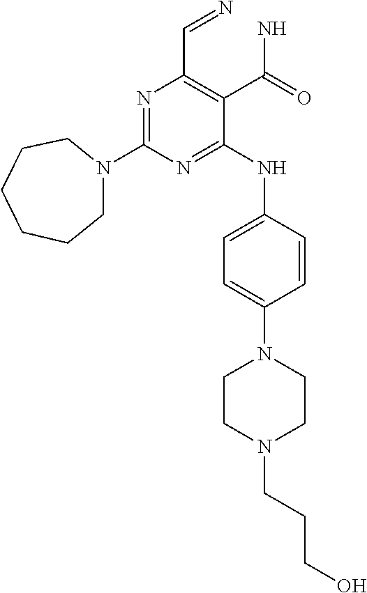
N1=C(N2CCCCCC2)N=C(NC2=CC=C(N3CCN(CCCO)CC3)C=C2)C(C(N)=O)=C1C=N
